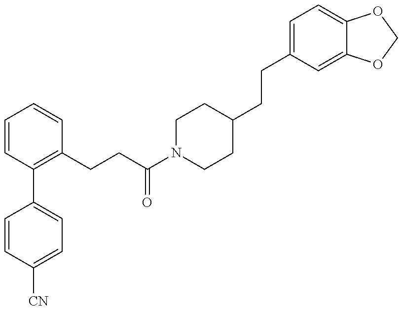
C1=CC([CN])=CC=C1C1=C(CCC(N2CCC(CCC3=CC=C4C(=C3)OCO4)CC2)=O)C=CC=C1
